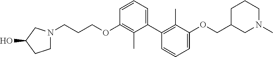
C1N(CCCOC2=C(C)C(C3=C(C)C(OCC4CN(C)CCC4)=CC=C3)=CC=C2)CC(O)C1
